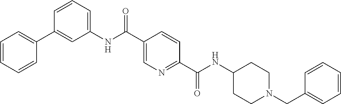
N(C1=CC=CC(C2=CC=CC=C2)=C1)C(C1=CN=C(C(NC2CCN(CC3=CC=CC=C3)CC2)=O)C=C1)=O
